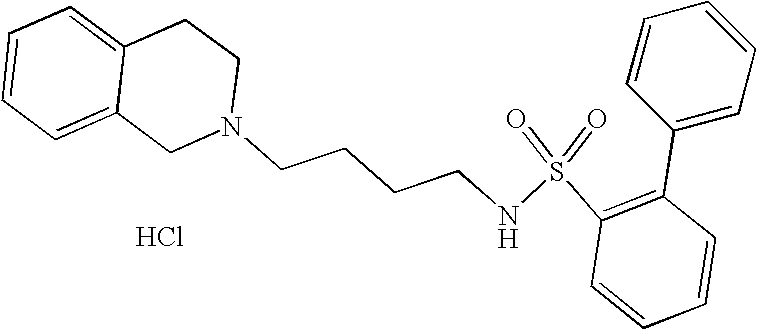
C1=C2C(=CC=C1)CN(CCCCNS(=O)(=O)C1=C(C3=CC=CC=C3)C=CC=C1)CC2.Cl
